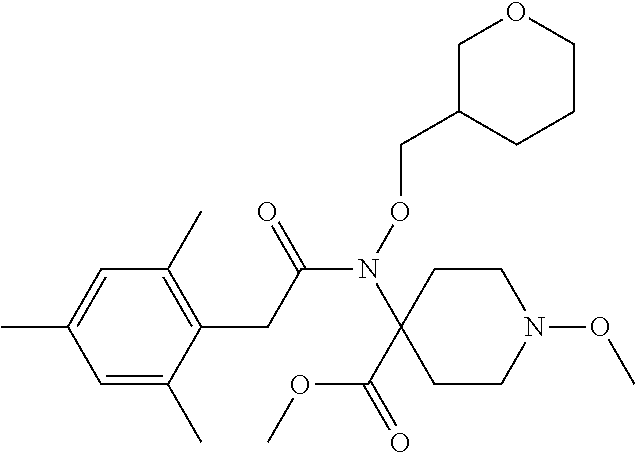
C1=C(C)C=C(C)C(CC(N(OCC2CCCOC2)C2(C(=O)OC)CCN(OC)CC2)=O)=C1C
